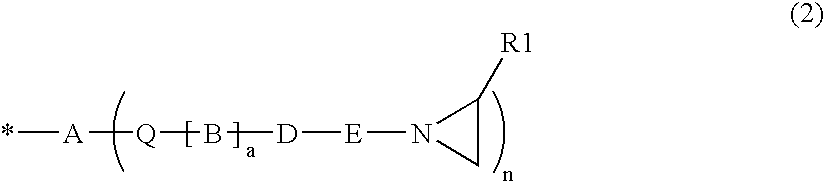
*[A][Q]B[D][E]N1CC1[R1]
